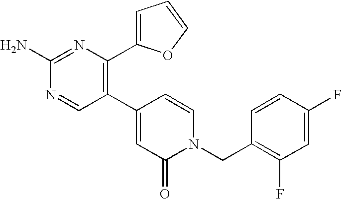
C1(C2=CC(=O)N(CC3=C(F)C=C(F)C=C3)C=C2)=C(C2=CC=CO2)N=C(N)N=C1
